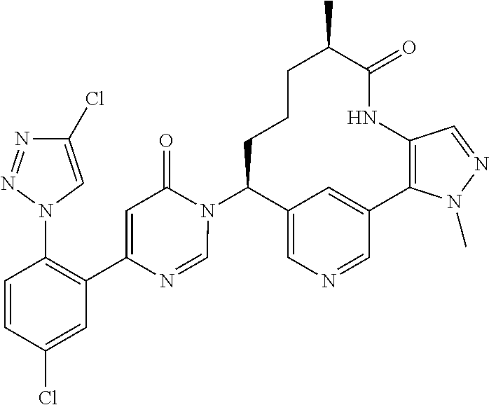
C12=CN=CC(=C1)C1=C(NC(=O)C(C)CCCC2N2C(=O)C=C(C3=C(N4C=C(Cl)N=N4)C=CC(Cl)=C3)N=C2)C=NN1C
